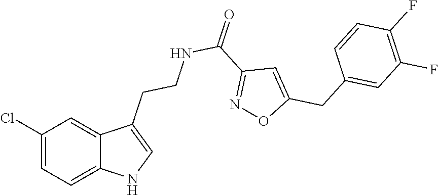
C12=CC=C(Cl)C=C1C(CCNC(C1=NOC(CC3=CC(F)=C(F)C=C3)=C1)=O)=CN2
